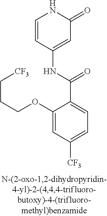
C1(OCCC[CF3])=CC([CF3])=CC=C1C(=O)NC1=CC(=O)NC=C1
